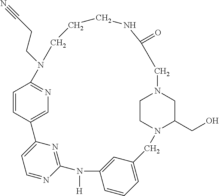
C1=CC2=CN=C1N(CCC#N)CCCNC(=O)CN1CC(CO)N(CC3=CC=CC(=C3)N([H])C3=NC2=CC=N3)CC1
